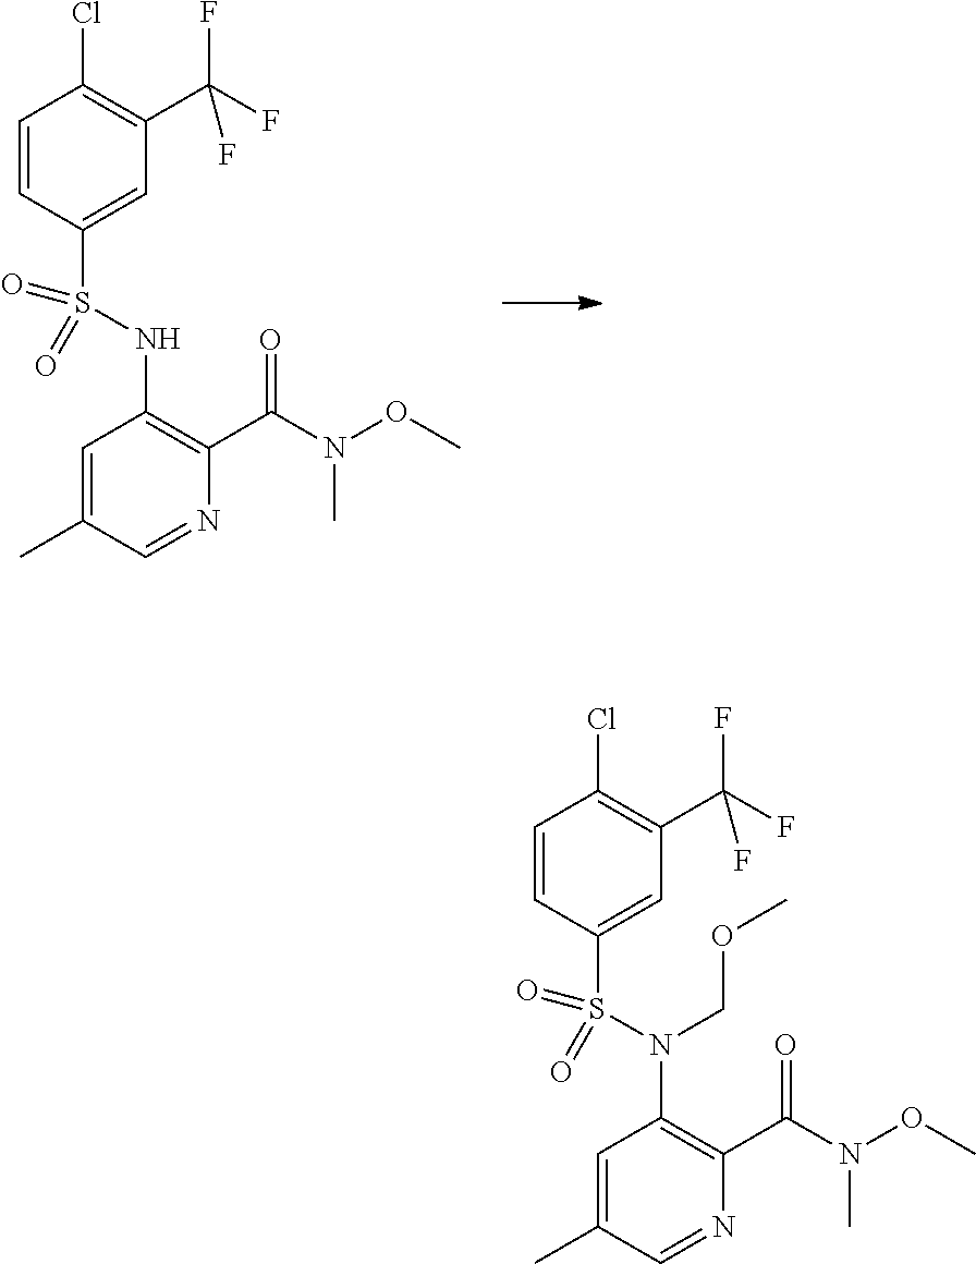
C1=CC(S(NC2=C(C(N(C)OC)=O)N=CC(C)=C2)(=O)=O)=CC(C(F)(F)F)=C1Cl.C1=CC(S(N(C2=C(C(N(C)OC)=O)N=CC(C)=C2)COC)(=O)=O)=CC(C(F)(F)F)=C1Cl
